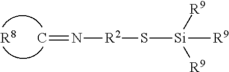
C=N[R2]S[Si]([R9])([R9])[R9].[R8]
